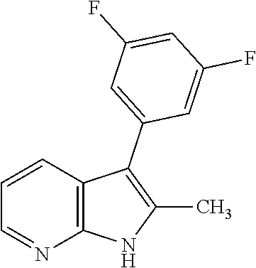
C1=CC2=C(N=C1)NC(C)=C2C1=CC(F)=CC(F)=C1
